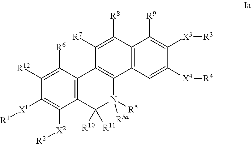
C1([R7])=C([R8])C2=C(C3=C1C1=C(C([R10])([R11])N3([R5])[R5a])C([X2][R2])=C([X1][R1])C([R12])=C1[R6])C=C([X4][R4])C([X3][R3])=C2[R9]
